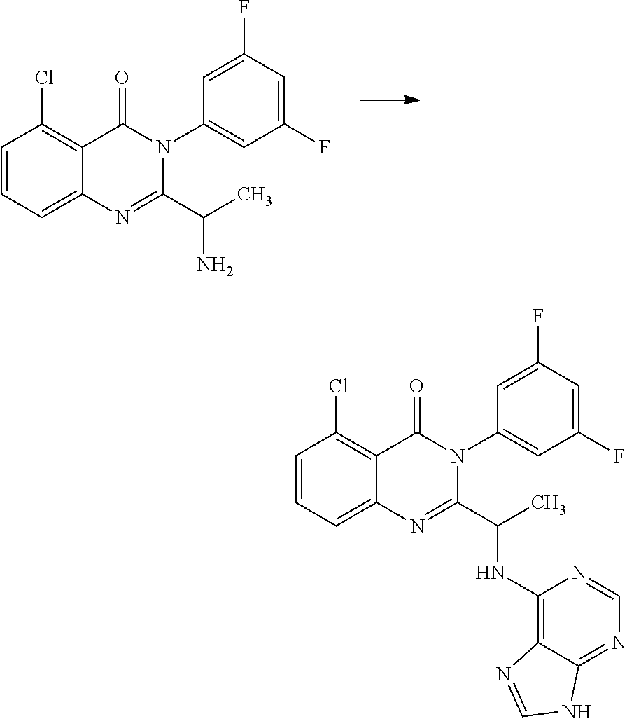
C1=CC=C2C(=C1Cl)C(=O)N(C1=CC(F)=CC(F)=C1)C(C(C)N)=N2.C1=CC=C2C(=C1Cl)C(=O)N(C1=CC(F)=CC(F)=C1)C(C(NC1=C3C(=NC=N1)NC=N3)C)=N2
